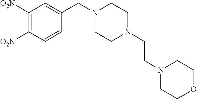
C1([O2N])=C([O2N])C=CC(CN2CCN(CCN3CCOCC3)CC2)=C1
